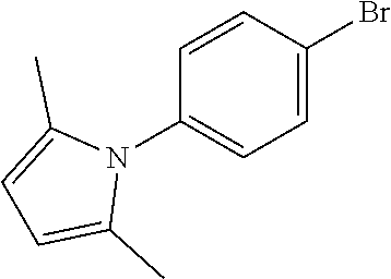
C1=CC(Br)=CC=C1N1C(C)=CC=C1C
